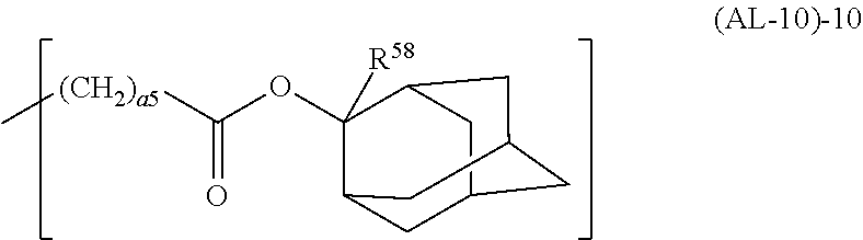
O(C([(CH2)a5]C)=O)C1([R58])C2CC3CC(CC1C3)C2
